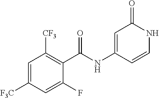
C1=C([F3C])C=C(F)C(C(NC2=CC(=O)NC=C2)=O)=C1[CF3]
